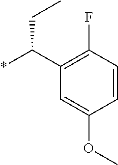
C1(C(*)CC)=C(F)C=CC(OC)=C1
